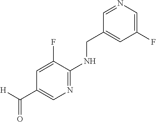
N1=C(NCC2=CC(F)=CN=C2)C(F)=CC(C([H])=O)=C1
